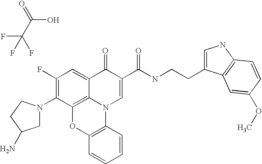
C1(F)=C(N2CC(N)CC2)C2=C3C(=C1)C(=O)C(C(NCCC1=CNC4=C1C=C(OC)C=C4)=O)=CN3C1=C(O2)C=CC=C1.C(O)(=O)C(F)(F)F
